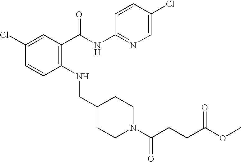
C1(Cl)=CC(C(NC2=NC=C(Cl)C=C2)=O)=C(NCC2CCN(C(CCC(OC)=O)=O)CC2)C=C1
